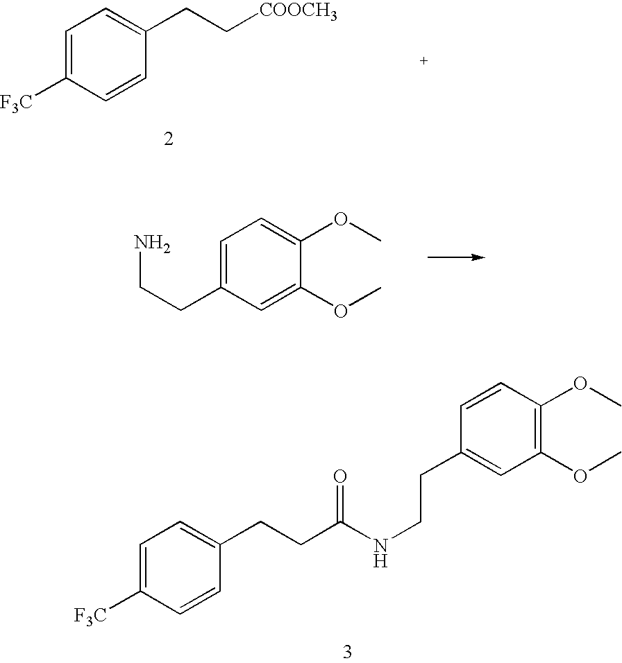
C1=CC(OC)=C(OC)C=C1CCNC(=O)CCC1=CC=C([F3C])C=C1.C1=C([F3C])C=CC(CC[COOCH3])=C1.C1=C(CCN)C=C(OC)C(OC)=C1
